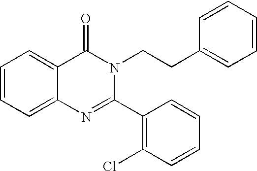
C1=CC=C2C(=C1)C(=O)N(CCC1=CC=CC=C1)C(C1=C(Cl)C=CC=C1)=N2
